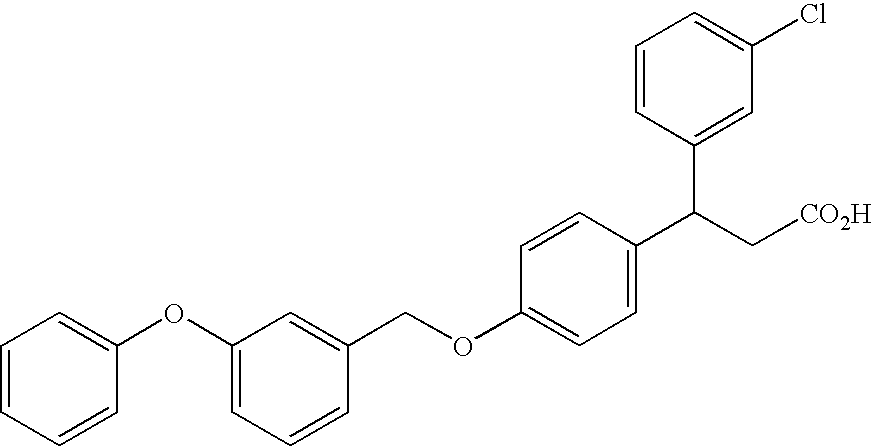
C1=CC=CC(OC2=CC=CC(COC3=CC=C(C(C[CO2H])C4=CC(Cl)=CC=C4)C=C3)=C2)=C1
